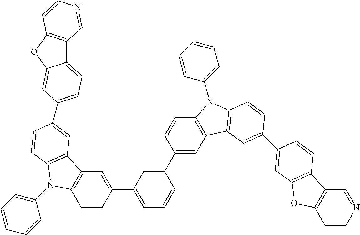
C1(C2=CC3=C(C=C2)N(C2=CC=CC=C2)C2=C3C=C(C3=CC4=C(C5=C(C=CN=C5)O4)C=C3)C=C2)=CC(C2=CC3=C(C=C2)N(C2=CC=CC=C2)C2=C3C=C(C3=CC=C4C5=C(OC4=C3)C=CN=C5)C=C2)=CC=C1
